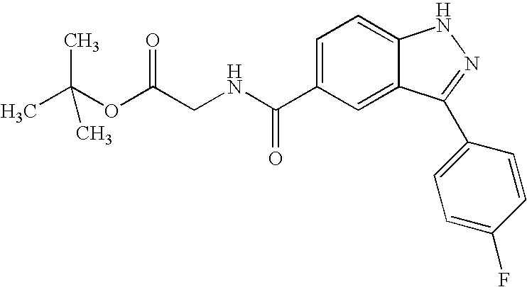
C1(C(NCC(OC(C)(C)C)=O)=O)=CC=C2C(=C1)C(C1=CC=C(F)C=C1)=NN2
